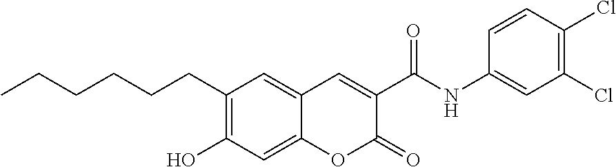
C1(CCCCCC)=C(O)C=C2C(=C1)C=C(C(=O)NC1=CC(Cl)=C(Cl)C=C1)C(=O)O2
